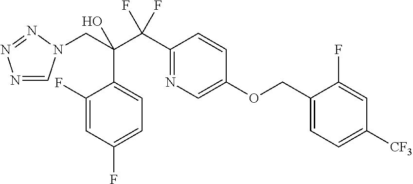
N1=CN(CC(C(C2=NC=C(OCC3=CC=C([CF3])C=C3F)C=C2)(F)F)(O)C2=CC=C(F)C=C2F)N=N1
